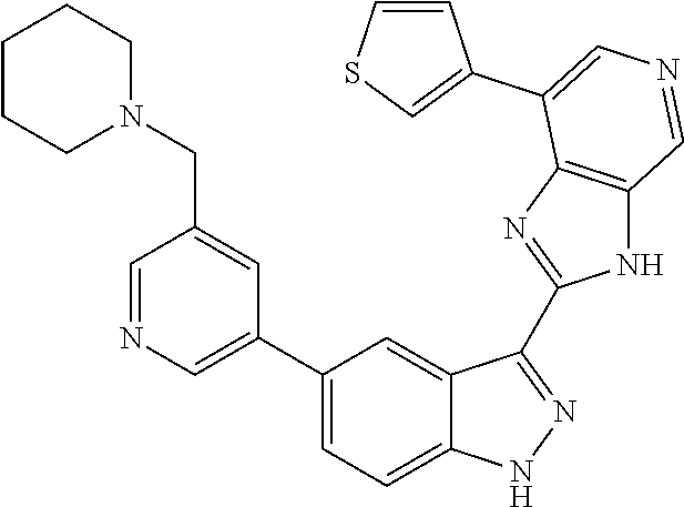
C1(C2=CN=CC(CN3CCCCC3)=C2)=CC=C2C(=C1)C(C1=NC3=C(N1)C=NC=C3C1=CSC=C1)=NN2
